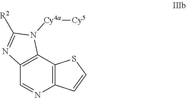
C12=C(C3=C(N=C1)C=CS3)N([Cy4a][Cy5])C([R2])=N2
